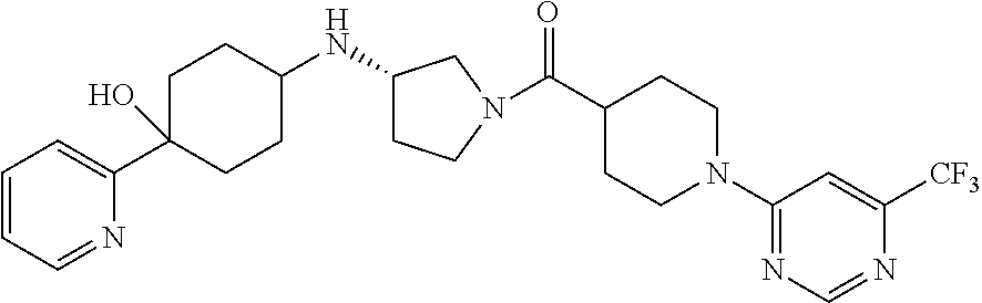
C1=CC=NC(C2(O)CCC(NC3CCN(C(C4CCN(C5=NC=NC([CF3])=C5)CC4)=O)C3)CC2)=C1
